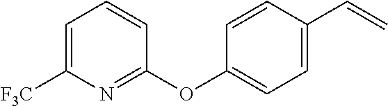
C1=C([F3C])N=C(OC2=CC=C(C=C)C=C2)C=C1
